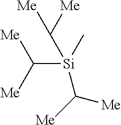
[Si](C([Me])[Me])(C([Me])[Me])(C([Me])[Me])C
